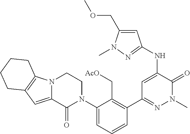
C1=C(NC2=NN(C)C(COC)=C2)C(=O)N(C)N=C1C1=C(C[AcO])C(N2CCN3C(=CC4=C3CCCC4)C2=O)=CC=C1
